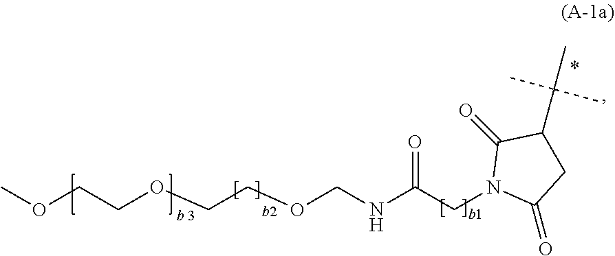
COCCOCCOCNC(CN1C(=O)CC(C(C)(C)C)C1=O)=O
